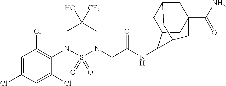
C1=C(Cl)C=C(Cl)C(N2S(=O)(=O)N(CC(NC3C4CC5CC(C(N)=O)(CC3C5)C4)=O)CC([CF3])(O)C2)=C1Cl
